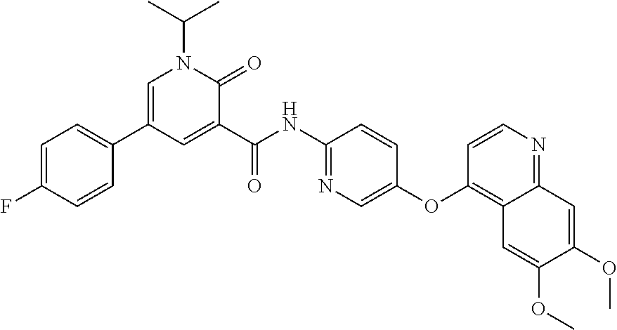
C1=C(F)C=CC(C2=CN(C(C)C)C(=O)C(C(NC3=NC=C(OC4=C5C(=NC=C4)C=C(OC)C(OC)=C5)C=C3)=O)=C2)=C1
